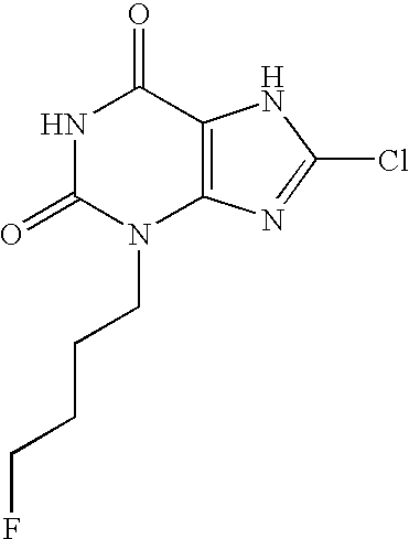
N1C(=O)N(CCCCF)C2=C(C1=O)NC(Cl)=N2
